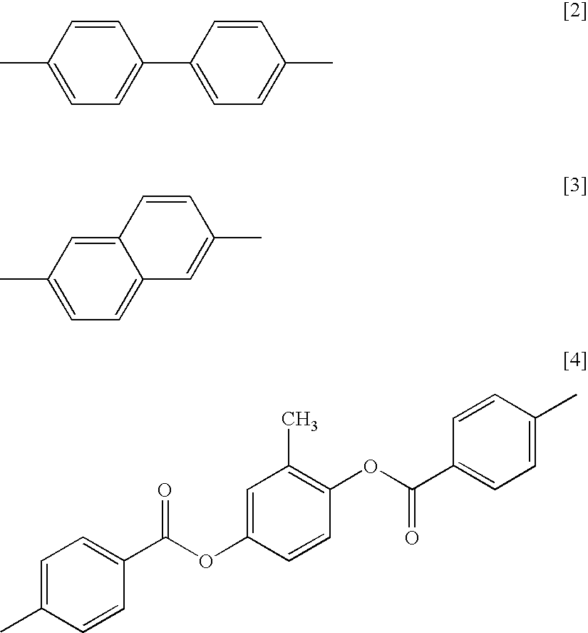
C1=CC(C)=CC=C1C1=CC=C(C)C=C1.C12=CC(C)=CC=C1C=C(C)C=C2.C1=C(C)C=CC(C(OC2=CC(C)=C(OC(C3=CC=C(C)C=C3)=O)C=C2)=O)=C1
